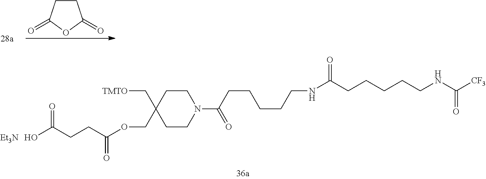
OC(CCC(OCC1(C[TMTO])CCN(C(=O)CCCCCNC(=O)CCCCCNC(=O)[CF3])CC1)=O)=O.[Et3N].C1CC(=O)OC1=O
